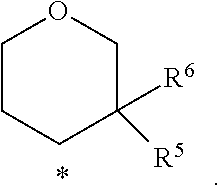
C1CCC([R6])([R5])CO1
